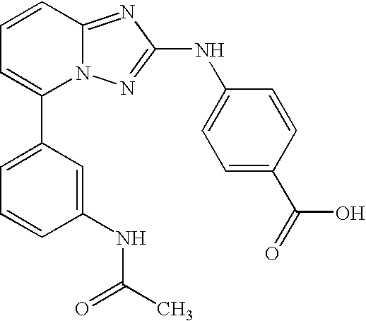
C1(C2=CC=CC3=NC(NC4=CC=C(C(O)=O)C=C4)=NN23)=CC=CC(NC(C)=O)=C1
